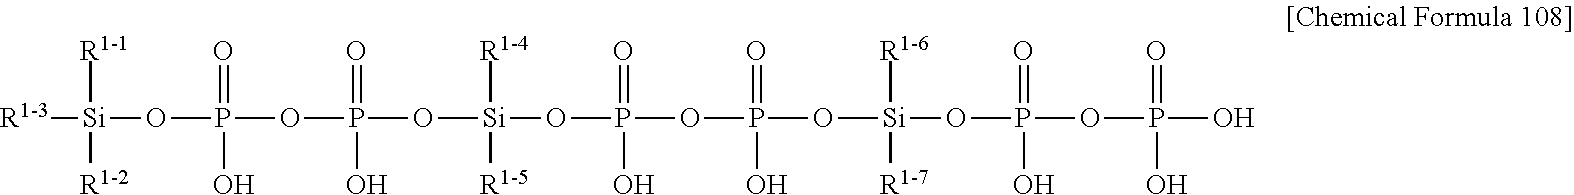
[R1-3][Si]([R1-1])([R1-2])OP(=O)(OP(=O)(O)O[Si]([R1-4])([R1-5])OP(=O)(O)OP(=O)(O)O[Si](OP(OP(O)(=O)O)(=O)O)([R1-6])[R1-7])O
